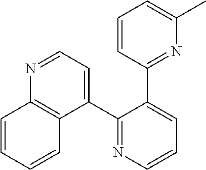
C1=CC(C2=CC=CN=C2C2=CC=NC3=C2C=CC=C3)=NC(C)=C1
